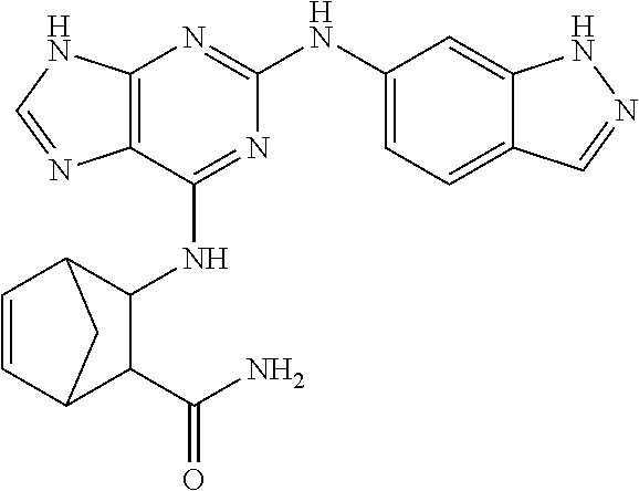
C12=C(C(NC3C4C=CC(C3C(N)=O)C4)=NC(NC3=CC=C4C(=C3)NN=C4)=N1)N=CN2
